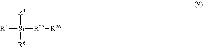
[R5][Si]([R25][R26])([R4])[R6]
